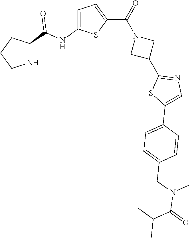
C1CNC(C(NC2=CC=C(C(=O)N3CC(C4=NC=C(C5=CC=C(CN(C(=O)C(C)C)C)C=C5)S4)C3)S2)=O)C1
